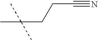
CC(CCC#N)(C)C
